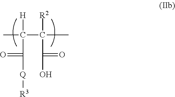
CC(C([R2])(C)C(O)=O)([H])C([Q][R3])=O
